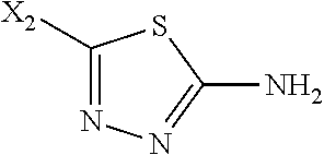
N1=C([X2])SC(N)=N1
